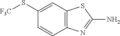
C1(S[F3C])=CC2=C(C=C1)N=C(N)S2
